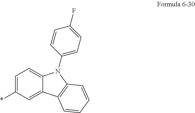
C1=C(*)C=C2C(=C1)N(C1=CC=C(F)C=C1)C1=C2C=CC=C1
